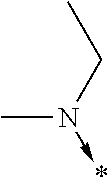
CCN(C)->*
